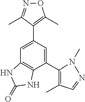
N1=C(C)C(C2=CC3=C(C(C4=C(C)C=NN4C)=C2)NC(=O)N3)=C(C)O1
